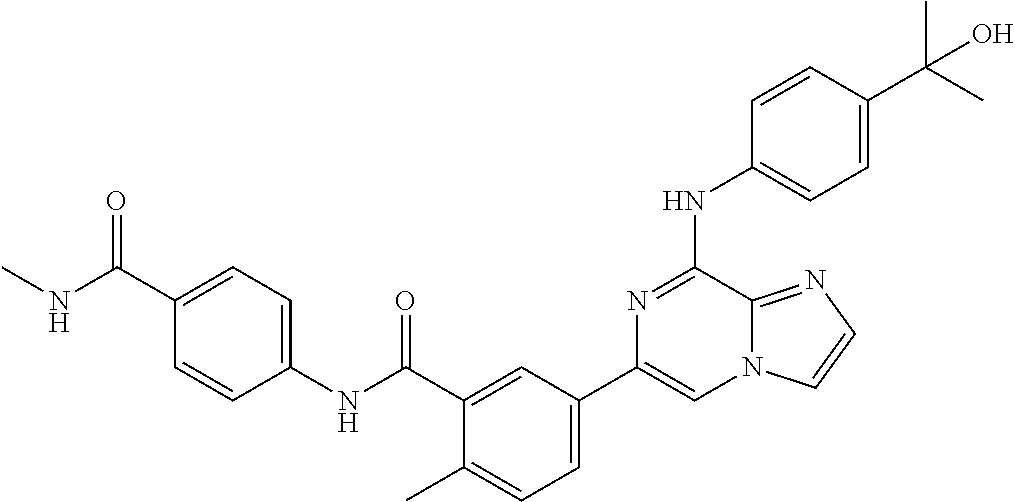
C1=C(C(NC2=CC=C(C(=O)NC)C=C2)=O)C(C)=CC=C1C1=CN2C(=NC=C2)C(NC2=CC=C(C(C)(O)C)C=C2)=N1
